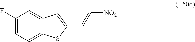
C1(F)=CC=C2C(=C1)C=C(C=C[NO2])S2
